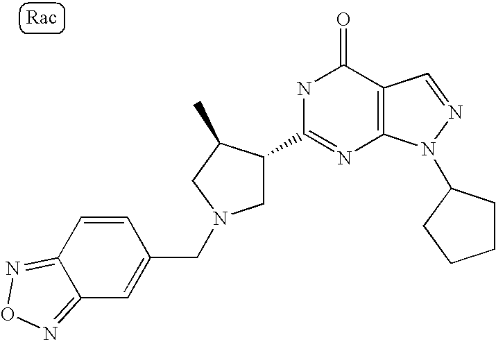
N1C(C2CN(CC3=CC4=NON=C4C=C3)CC2C)=NC2=C(C1=O)C=NN2C1CCCC1
